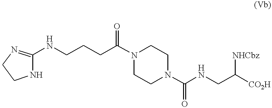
N1(C(CCCNC2=NCCN2)=O)CCN(C(NCC([NHCbz])[CO2H])=O)CC1
